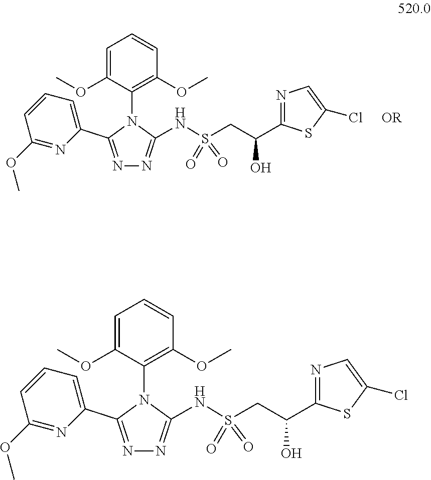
C1=C(OC)C(N2C(C3=CC=CC(OC)=N3)=NN=C2NS(=O)(=O)CC(O)C2=NC=C(Cl)S2)=C(OC)C=C1.C1=C(OC)C(N2C(C3=CC=CC(OC)=N3)=NN=C2NS(=O)(=O)CC(O)C2=NC=C(Cl)S2)=C(OC)C=C1
